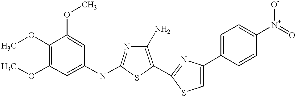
COC1=C(OC)C=C(NC2=NC(N)=C(C3=NC(C4=CC=C([N+](=O)[O-])C=C4)=CS3)S2)C=C1OC
